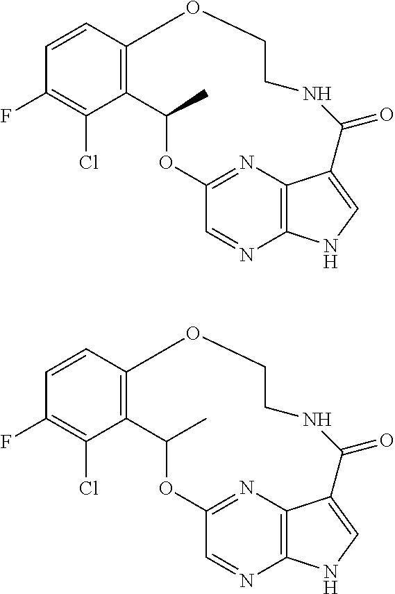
C12=C(C=CC(F)=C1Cl)OCCNC(=O)C1=CNC3=C1N=C(OC2C)C=N3.C12=C(C=CC(F)=C1Cl)OCCNC(=O)C1=CNC3=C1N=C(OC2C)C=N3
